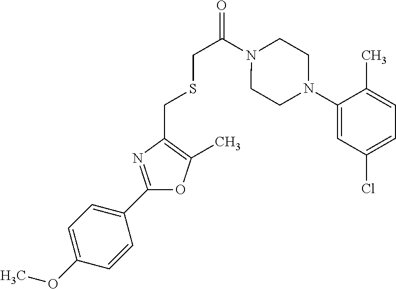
O1C(C2=CC=C(OC)C=C2)=NC(CSCC(=O)N2CCN(C3=CC(Cl)=CC=C3C)CC2)=C1C
